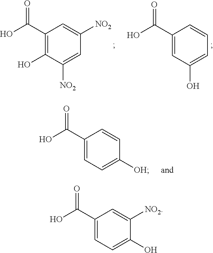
C1(C(O)=O)=C(O)C([NO2])=CC([NO2])=C1.C1(C(O)=O)=CC(O)=CC=C1.C1(C(O)=O)=CC=C([OH])C=C1.C1(C(O)=O)=CC=C(O)C([NO2])=C1
